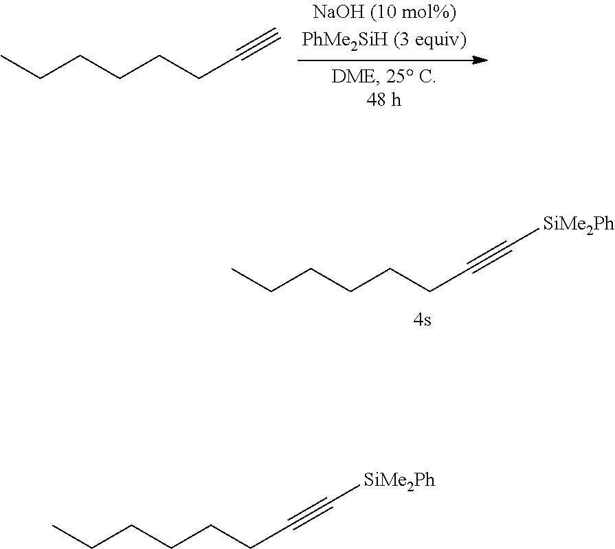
CCCCCCC#C[SiMe2Ph].CCCCCCC#C[SiMe2Ph].CCCCCCC#C
